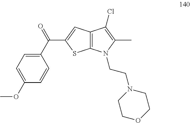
C1(C(=O)C2=CC3=C(S2)N(CCN2CCOCC2)C(C)=C3Cl)=CC=C(OC)C=C1
